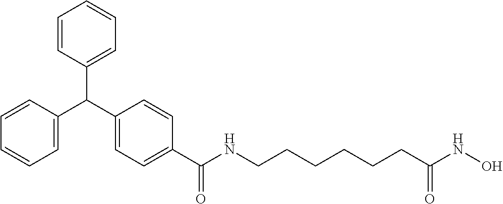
C1=CC=C(C(C2=CC=C(C(NCCCCCCC(NO)=O)=O)C=C2)C2=CC=CC=C2)C=C1
